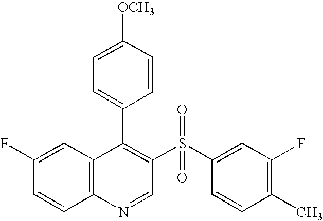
C12=C(C=C(F)C=C1)C(C1=CC=C([OCH3])C=C1)=C(S(C1=CC(F)=C(C)C=C1)(=O)=O)C=N2
